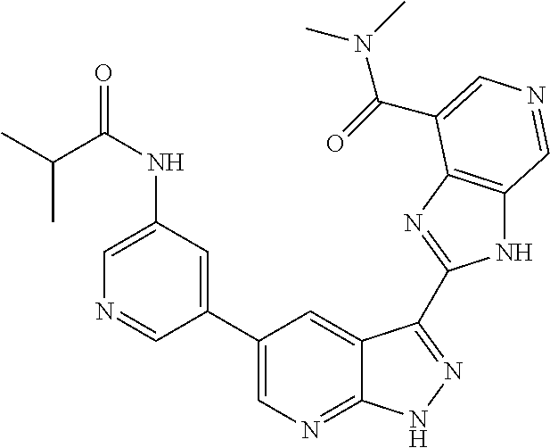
C(C)(C(NC1=CN=CC(C2=CN=C3C(=C2)C(C2=NC4=C(N2)C=NC=C4C(=O)N(C)C)=NN3)=C1)=O)C
